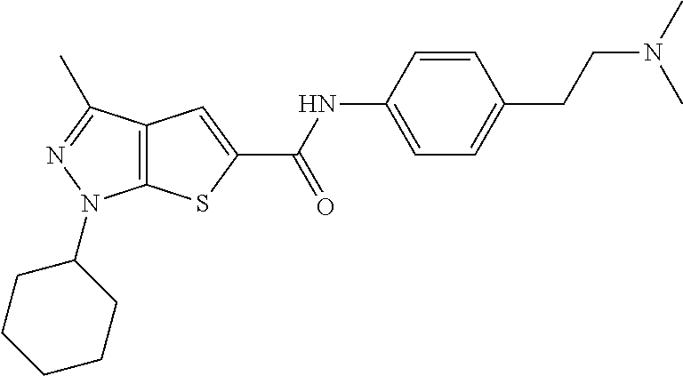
C12=C(C(C)=NN1C1CCCCC1)C=C(C(=O)NC1=CC=C(CCN(C)C)C=C1)S2
